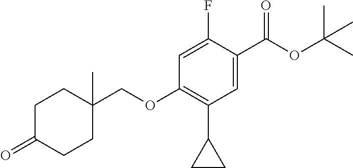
C1=C(F)C(C(OC(C)(C)C)=O)=CC(C2CC2)=C1OCC1(C)CCC(=O)CC1
